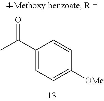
C1(C(C)=O)=CC=C([OMe])C=C1
